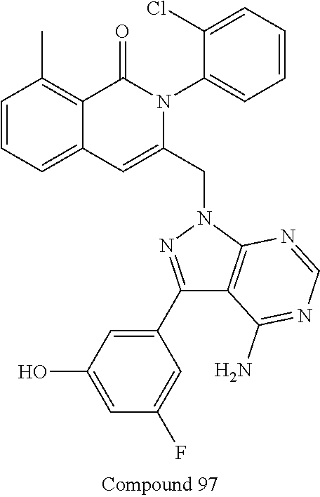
C1=CC=C2C(=C1C)C(=O)N(C1=CC=CC=C1Cl)C(CN1N=C(C3=CC(O)=CC(F)=C3)C3=C1N=CN=C3N)=C2
